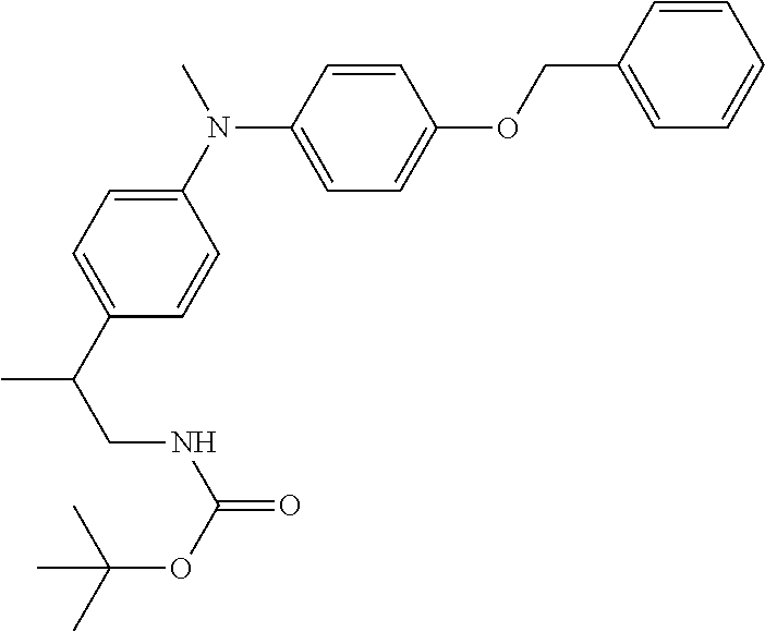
N(CC(C1=CC=C(N(C2=CC=C(OCC3=CC=CC=C3)C=C2)C)C=C1)C)C(OC(C)(C)C)=O
